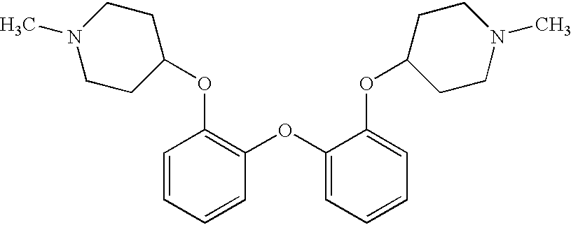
C1=CC=CC(OC2=CC=CC=C2OC2CCN(C)CC2)=C1OC1CCN(C)CC1
